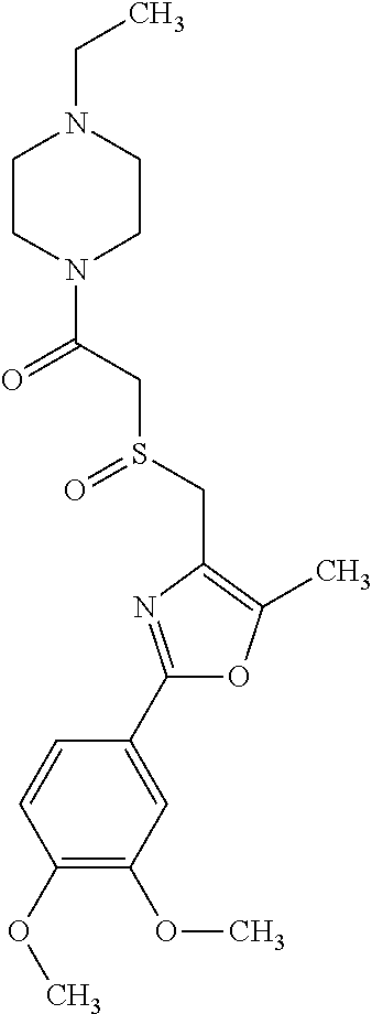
C1(C2=NC(CS(=O)CC(=O)N3CCN(CC)CC3)=C(C)O2)=CC(OC)=C(OC)C=C1
